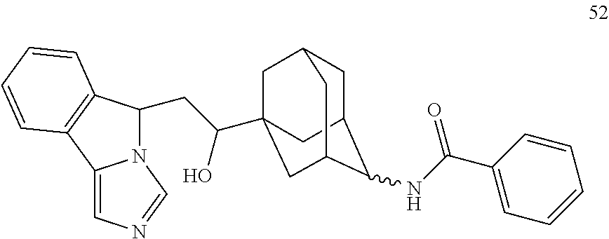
C(C12CC3CC(C1)C(NC(C1=CC=CC=C1)=O)C(C2)C3)(CC1N2C(=CN=C2)C2=C1C=CC=C2)O
